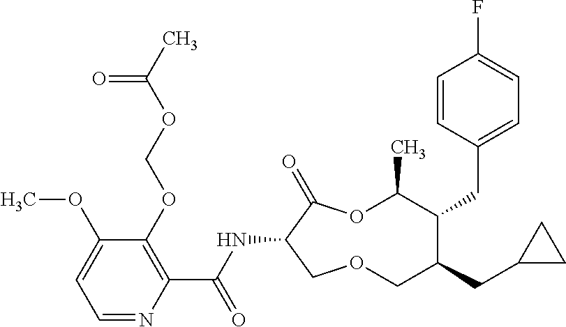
C1(OCOC(C)=O)=C(C(NC2C(=O)OC(C)C(CC3=CC=C(F)C=C3)C(CC3CC3)COC2)=O)N=CC=C1OC
